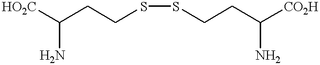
[HO2C]C(CCSSCCC([CO2H])N)N
